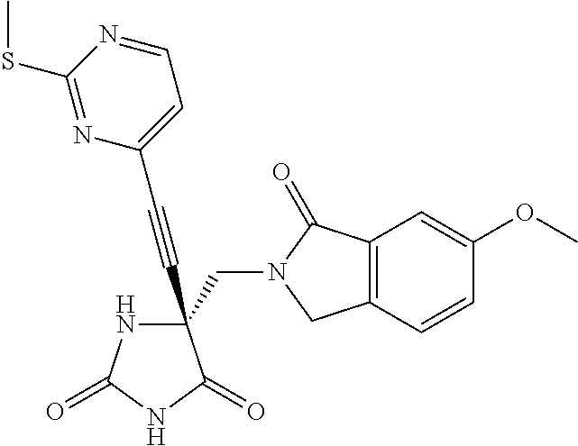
N1C(=O)NC(=O)C1(C#CC1=CC=NC(SC)=N1)CN1C(=O)C2=C(C1)C=CC(OC)=C2
